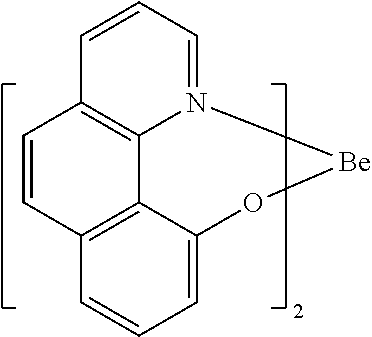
C1=CC2=C3C4=C1C=CC=N4[Be]OC3=CC=C2
